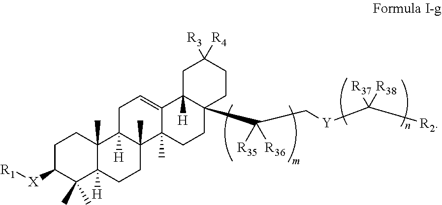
C1C([X][R1])C(C)(C)C2([H])C(C)(C1)C1([H])C(C)(CC2)C2(C)C(=CC1)C1([H])C(C(C[Y]C([R2])([R37])[R38])([R35])[R36])(CC2)CCC([R3])([R4])C1
